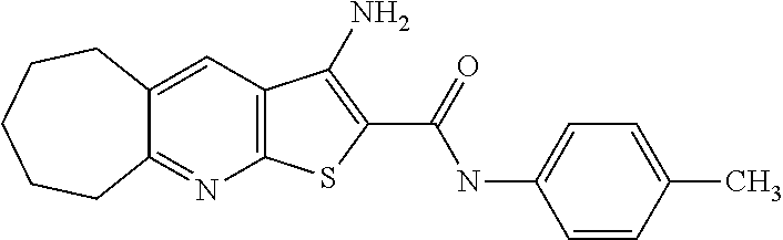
C12=C(C=C3C(=N1)CCCCC3)C(N)=C(C(=O)NC1=CC=C(C)C=C1)S2
